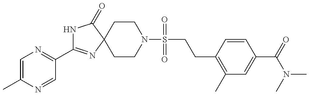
C1=C(C)N=CC(C2=NC3(C(=O)N2)CCN(S(CCC2=C(C)C=C(C(=O)N(C)C)C=C2)(=O)=O)CC3)=N1
